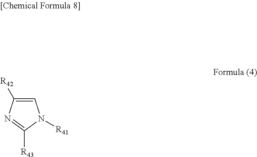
C1=C([R42])N=C([R43])N1[R41]
